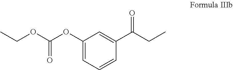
C1(OC(OCC)=O)=CC=CC(C(CC)=O)=C1
